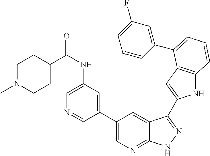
C1(C2=CN=C3C(=C2)C(C2=CC4=C(N2)C=CC=C4C2=CC(F)=CC=C2)=NN3)=CC(NC(C2CCN(C)CC2)=O)=CN=C1
